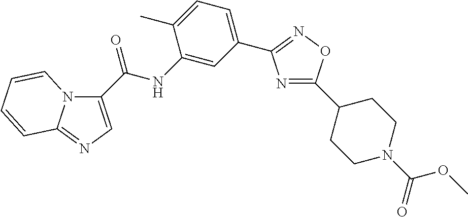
C1(C(NC2=CC(C3=NOC(C4CCN(C(OC)=O)CC4)=N3)=CC=C2C)=O)=CN=C2N1C=CC=C2
